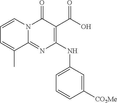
C1=CN2C(=NC(NC3=CC=CC([CO2Me])=C3)=C(C(O)=O)C2=O)C(C)=C1
